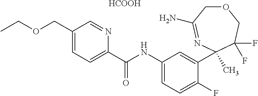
O1CC(N)=NC(C)(C2=CC(NC(=O)C3=CC=C(COCC)C=N3)=CC=C2F)C(F)(F)C1.[HCOOH]
